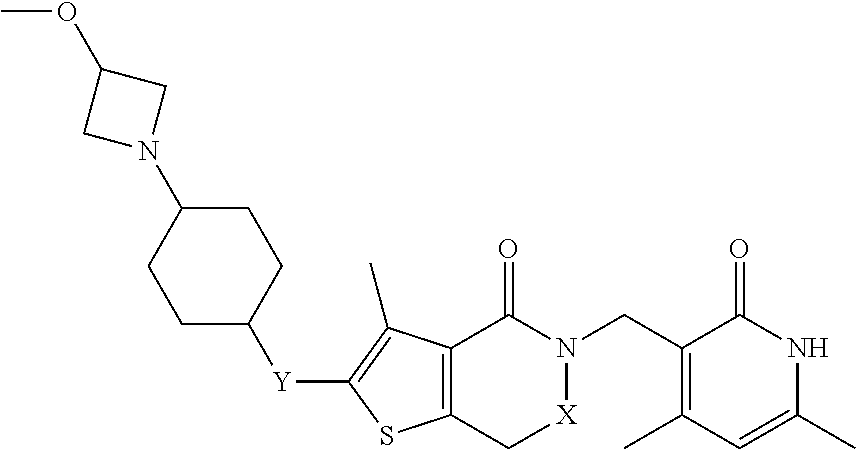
C12=C(C(C)=C([Y]C3CCC(N4CC(OC)C4)CC3)S1)C(=O)N(CC1=C(C)C=C(C)NC1=O)[X]C2
